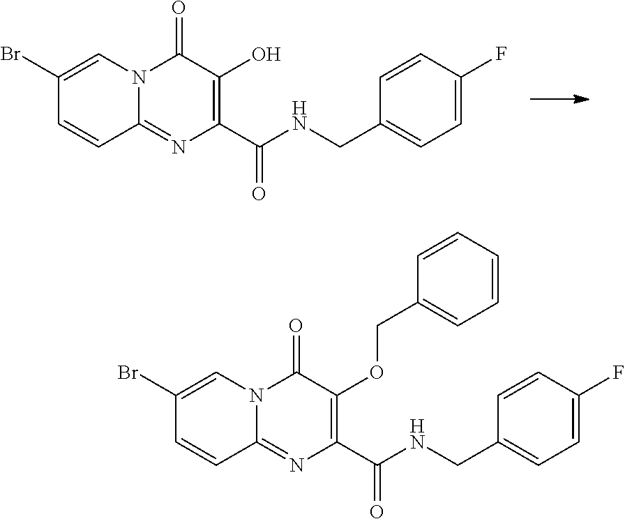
C1=C(Br)C=CC2=NC(C(NCC3=CC=C(F)C=C3)=O)=C(O)C(=O)N12.C1=C(Br)C=CC2=NC(C(NCC3=CC=C(F)C=C3)=O)=C(OCC3=CC=CC=C3)C(=O)N12
